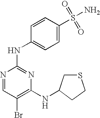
N1=CC(Br)=C(NC2CSCC2)N=C1NC1=CC=C(S(=O)(=O)N)C=C1
